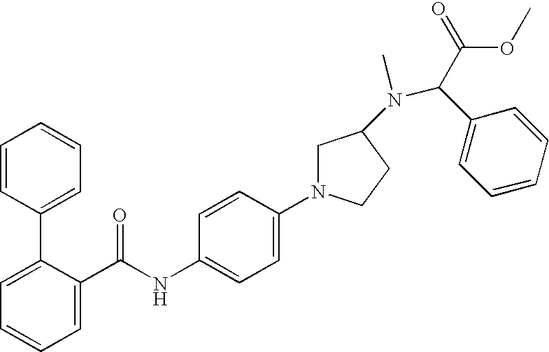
C1=C(C(NC2=CC=C(N3CC(N(C(C(=O)OC)C4=CC=CC=C4)C)CC3)C=C2)=O)C(C2=CC=CC=C2)=CC=C1
